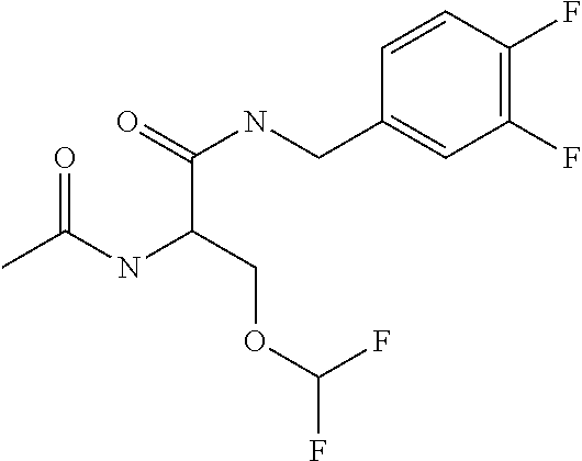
C1=CC(CNC(=O)C(NC(C)=O)COC(F)F)=CC(F)=C1F
